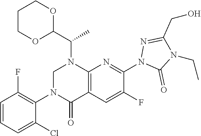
N1(CC)C(CO)=NN(C2=NC3=C(C(=O)N(C4=C(F)C=CC=C4Cl)CN3C(C3OCCCO3)C)C=C2F)C1=O
